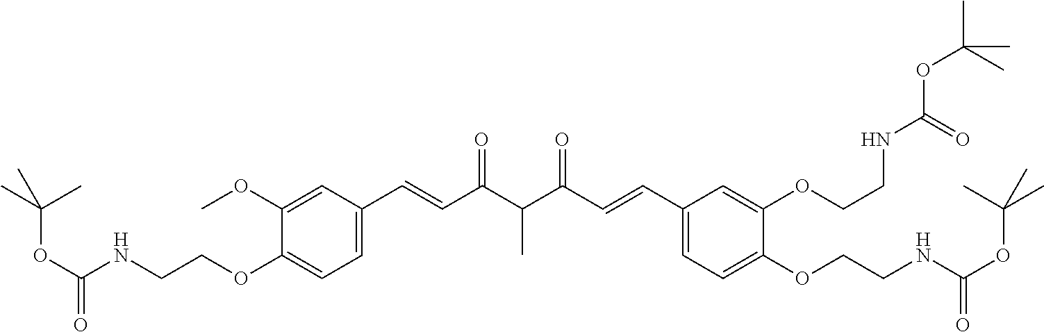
C1(OCCNC(OC(C)(C)C)=O)=CC=C(C=CC(C(C(=O)C=CC2=CC=C(OCCNC(=O)OC(C)(C)C)C(OCCNC(=O)OC(C)(C)C)=C2)C)=O)C=C1OC
